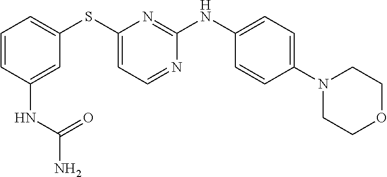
C1=CC(NC(=O)N)=CC(SC2=CC=NC(NC3=CC=C(N4CCOCC4)C=C3)=N2)=C1
